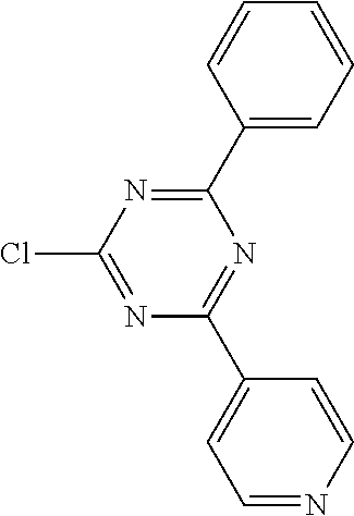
N1=C(Cl)N=C(C2=CC=CC=C2)N=C1C1=CC=NC=C1
